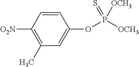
C1(C)=C([O2N])C=CC(OP([OCH3])(=S)[OCH3])=C1
